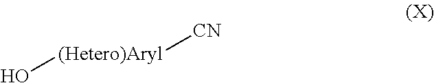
O[(Hetero)Aryl][CN]
